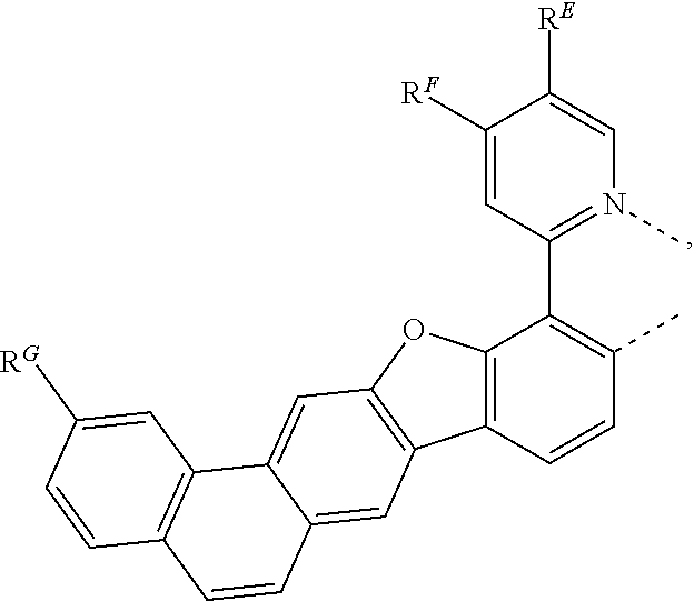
C12=C(C=CC(C)=C1C1=N(C)C=C([RE])C([RF])=C1)C1=C(O2)C=C2C(=C1)C=CC1=C2C=C([RG])C=C1
